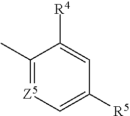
C1(C)=[Z5]C=C([R5])C=C1[R4]
